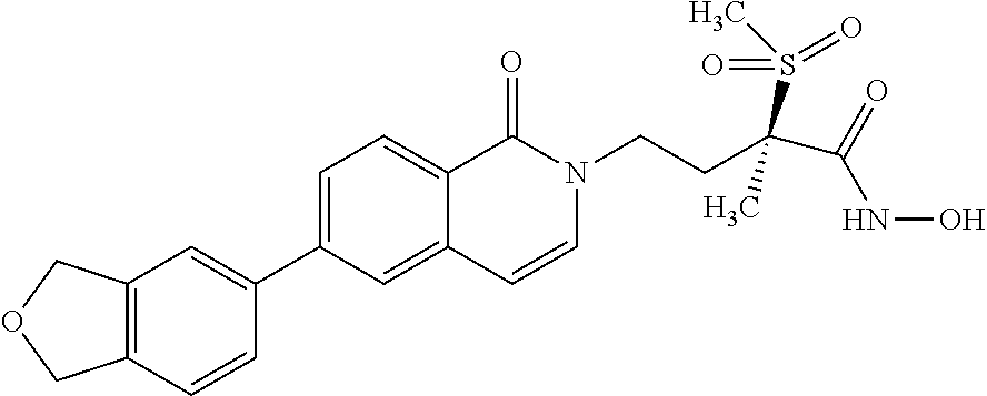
C12=C(C=CC(C3=CC=C4C(=C3)C=CN(CCC(C(=O)NO)(S(C)(=O)=O)C)C4=O)=C1)COC2
